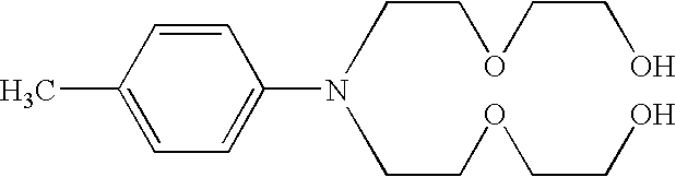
C1=CC(C)=CC=C1N(CCOCCO)CCOCCO
